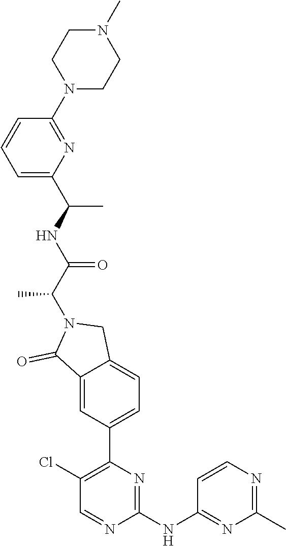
C12=CC(C3=C(Cl)C=NC(NC4=NC(C)=NC=C4)=N3)=CC=C1CN(C(C)C(=O)NC(C)C1=CC=CC(N3CCN(C)CC3)=N1)C2=O
